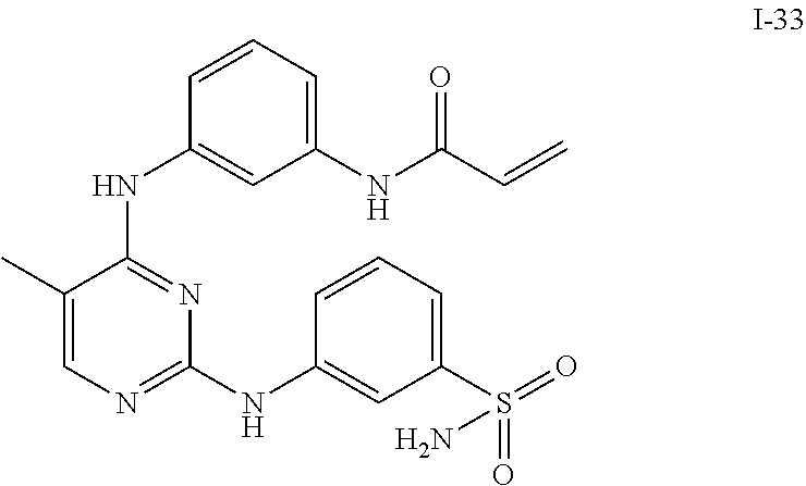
C1(C)=CN=C(NC2=CC(S(N)(=O)=O)=CC=C2)N=C1NC1=CC(NC(C=C)=O)=CC=C1
